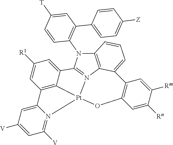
C12=CC([R1])=CC3=C1[Pt]1(N4=C([V])C=C([V])C=C34)N3=C2N(C2=C(C4=CC=C([Z])C=C4)C=C([T])C=C2)C2=C3C(=CC=C2)C2=C(C=C([Rn])C([Rm])=C2)O1
